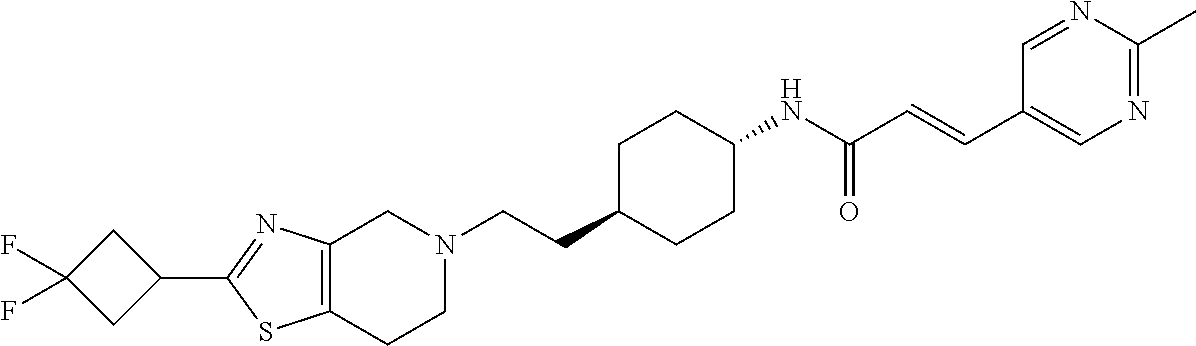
C1C(CCN2CC3=C(CC2)SC(C2CC(F)(F)C2)=N3)CCC(NC(C=CC2=CN=C(C)N=C2)=O)C1
